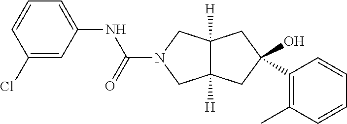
C1=CC=C(NC(=O)N2CC3([H])C([H])(C2)CC(O)(C2=C(C)C=CC=C2)C3)C=C1Cl
